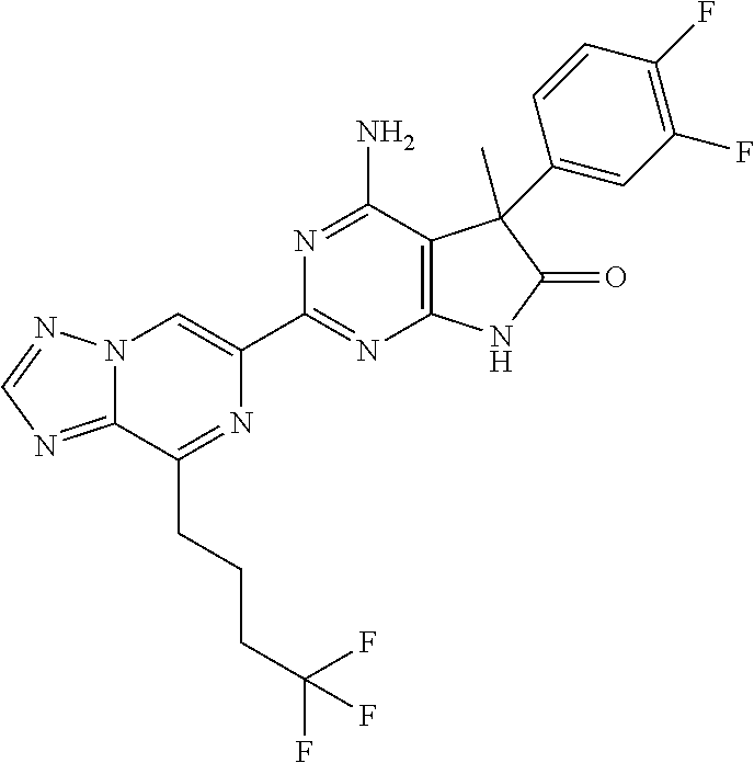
C12=NC=NN1C=C(C1=NC3=C(C(N)=N1)C(C)(C1=CC(F)=C(F)C=C1)C(=O)N3)N=C2CCCC(F)(F)F
